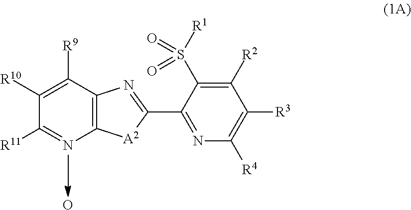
C12=C(C([R9])=C([R10])C([R11])=N1)N=C(C1=NC([R4])=C([R3])C([R2])=C1S([R1])(=O)=O)[A2]2.O
